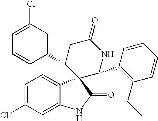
C1(C2CC(=O)NC(C3=C(CC)C=CC=C3)C23C2=CC=C(Cl)C=C2NC3=O)=CC(Cl)=CC=C1
